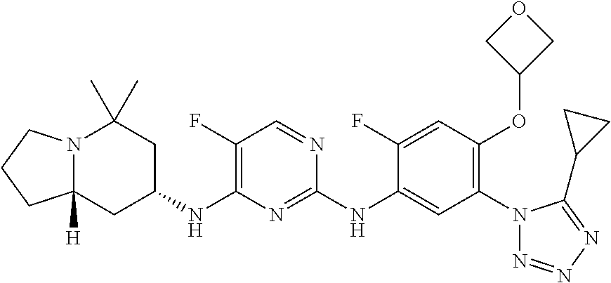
N12C([H])(CC(NC3=C(F)C=NC(NC4=CC(N5N=NN=C5C5CC5)=C(OC5COC5)C=C4F)=N3)CC1(C)C)CCC2
